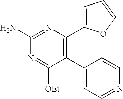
C1(N)=NC(C2=CC=CO2)=C(C2=CC=NC=C2)C([OEt])=N1
